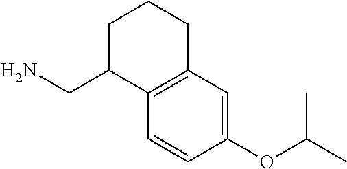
NCC1C2=C(CCC1)C=C(OC(C)C)C=C2
